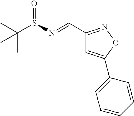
C(S(=O)N=CC1=NOC(C2=CC=CC=C2)=C1)(C)(C)C
